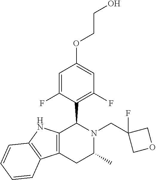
C12=C(CC(C)N(CC3(F)COC3)C1C1=C(F)C=C(OCCO)C=C1F)C1=C(N2)C=CC=C1
